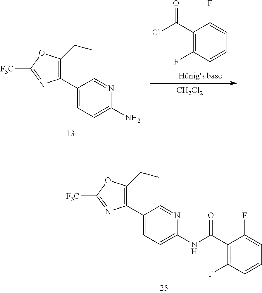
C1(C2=C(CC)OC([F3C])=N2)=CC=C(N)N=C1.C1(C(Cl)=O)=C(F)C=CC=C1F.[CH2Cl2].C1(C2=C(CC)OC([F3C])=N2)=CC=C(NC(C2=C(F)C=CC=C2F)=O)N=C1
